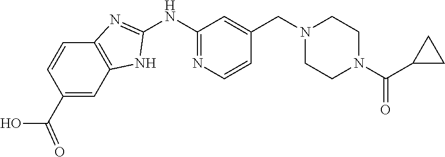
C12=C(C=C(C(=O)O)C=C1)NC(NC1=NC=CC(CN3CCN(C(=O)C4CC4)CC3)=C1)=N2
